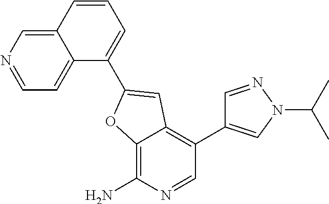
C12=CN=CC=C1C(C1=CC3=C(C4=CN(C(C)C)N=C4)C=NC(N)=C3O1)=CC=C2
